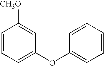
C1=CC=C(OC2=CC=CC=C2)C=C1[CH3O]
